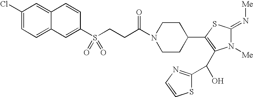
C1(Cl)=CC=C2C(=C1)C=CC(S(CCC(N1CCC(C3=C(C(O)C4=NC=CS4)N([Me])C(=N[Me])S3)CC1)=O)(=O)=O)=C2
